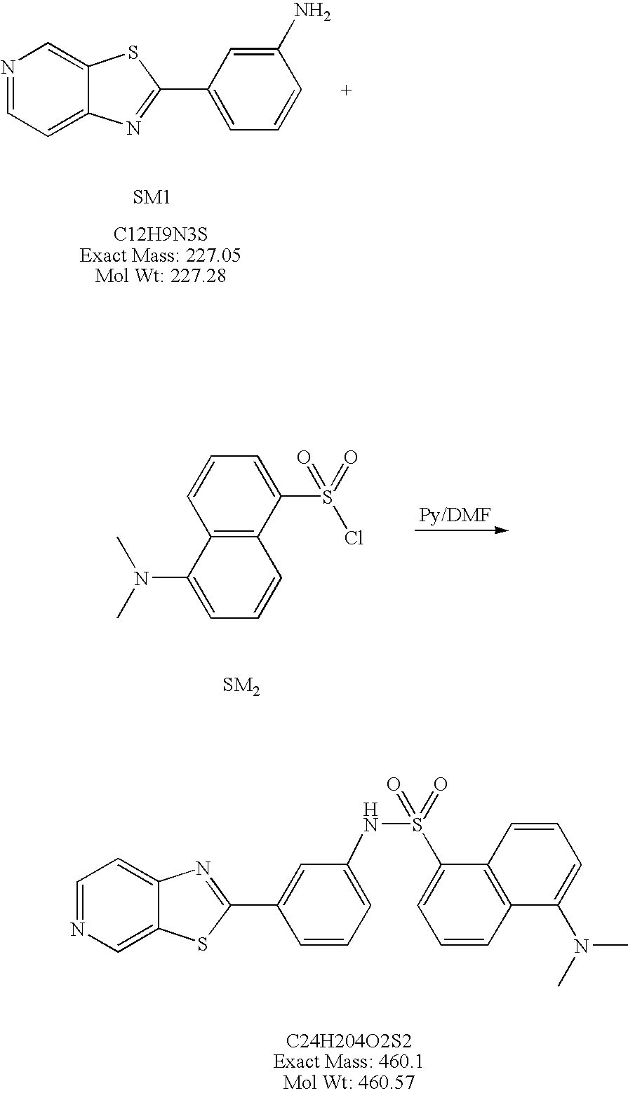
C1=C2C(=CN=C1)SC(C1=CC=CC(N)=C1)=N2.N(C1=CC=CC2=C1C=CC=C2S(=O)(Cl)=O)(C)C.C1=NC=C2C(=C1)N=C(C1=CC(NS(C3=CC=CC4=C3C=CC=C4N(C)C)(=O)=O)=CC=C1)S2
